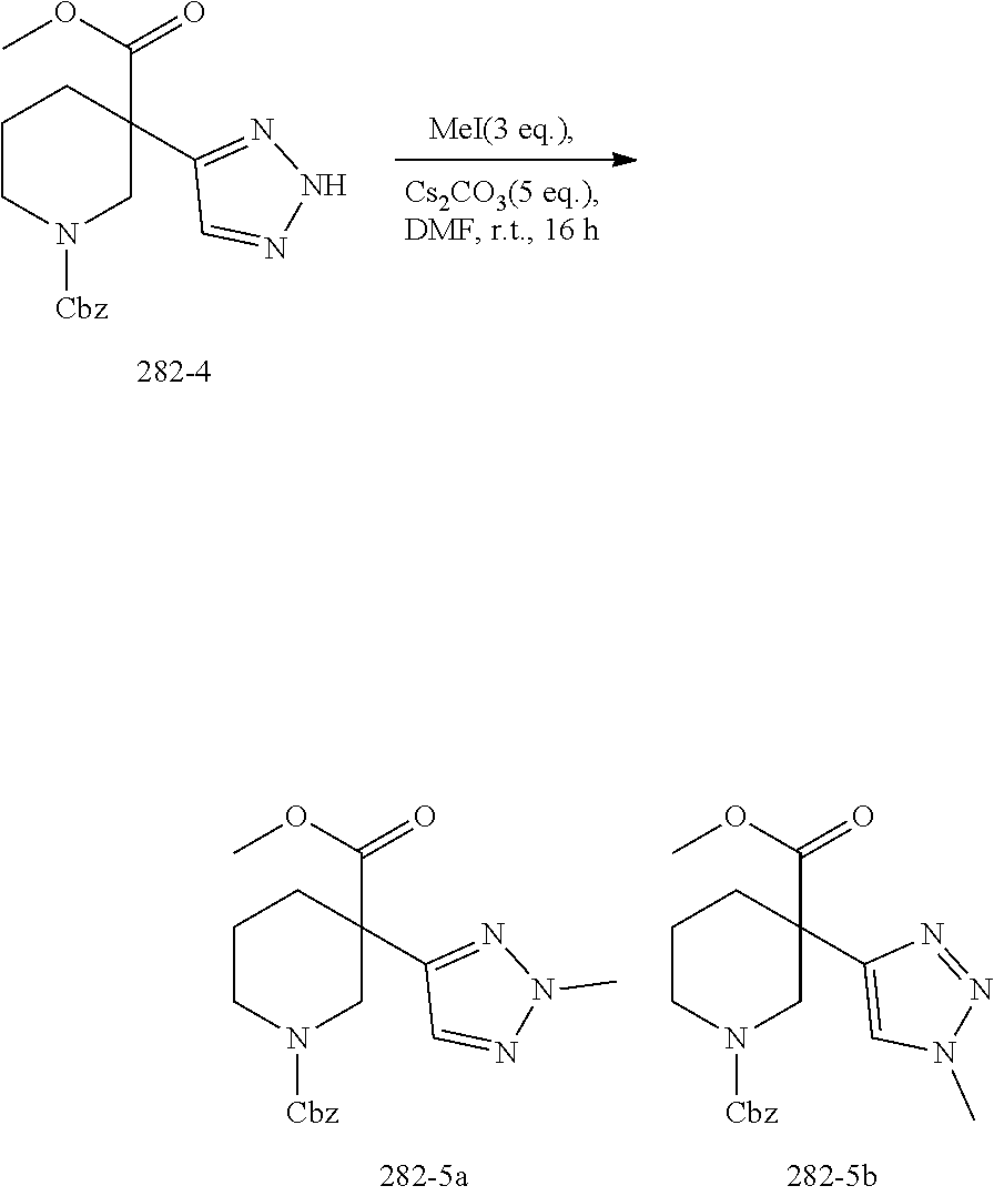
N1([Cbz])CC(C(OC)=O)(C2=NNN=C2)CCC1.N1([Cbz])CC(C(OC)=O)(C2=NN(C)N=C2)CCC1.N1([Cbz])CC(C(OC)=O)(C2=CN(C)N=N2)CCC1
